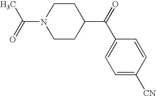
C1CN(C(C)=O)CCC1C(C1=CC=C([CN])C=C1)=O
